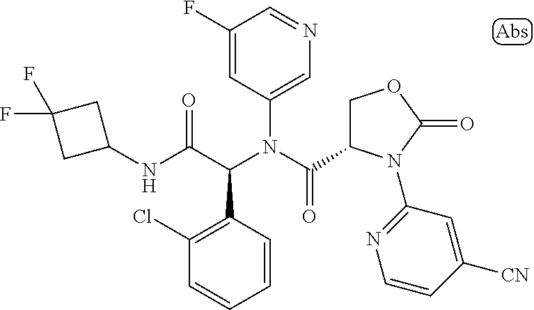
C1=CC(C(C(NC2CC(F)(F)C2)=O)N(C(=O)C2COC(=O)N2C2=NC=CC([CN])=C2)C2=CN=CC(F)=C2)=C(Cl)C=C1
